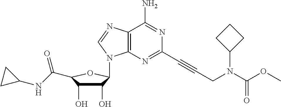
C1(O)C(O)C(C(NC2CC2)=O)OC1N1C2=C(N=C1)C(N)=NC(C#CCN(C(OC)=O)C1CCC1)=N2
